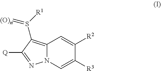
C12=C(S([R1])=[(O)n])C([Q])=NN1C=C([R3])C([R2])=C2
